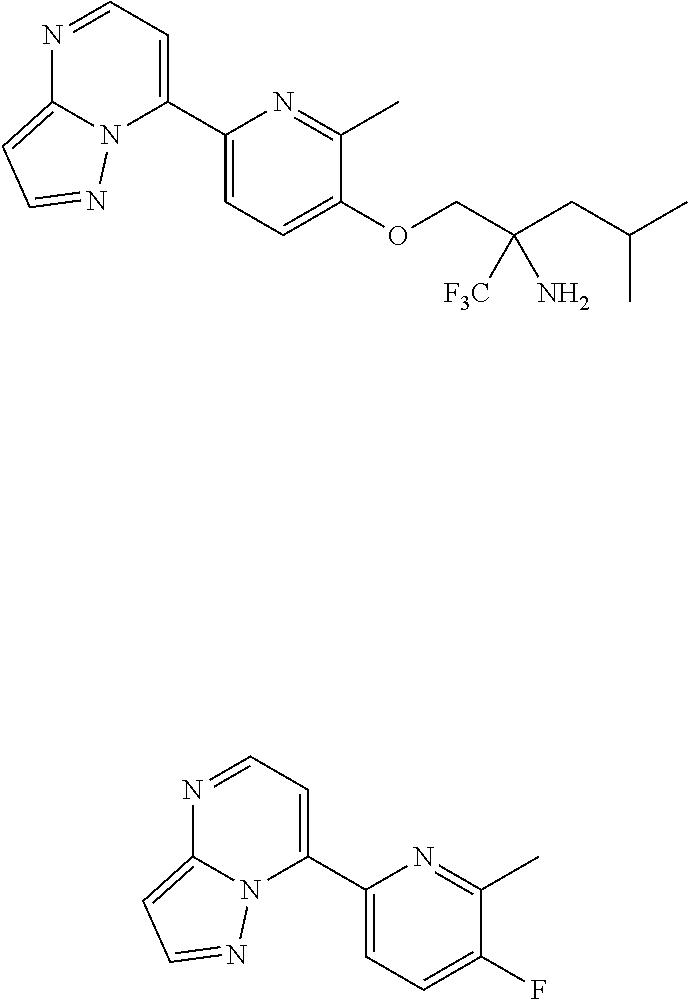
N1=CC=C(C2=CC=C(OCC(CC(C)C)([F3C])N)C(C)=N2)N2C1=CC=N2.N1=CC=C(C2=CC=C(F)C(C)=N2)N2C1=CC=N2
